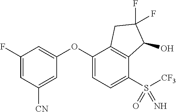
C1(F)=CC([CN])=CC(OC2=CC=C(S([CF3])(=N)=O)C3=C2CC(F)(F)C3O)=C1
